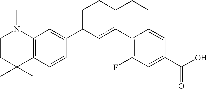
C1CC(C)(C)C2=C(N1C)C=C(C(C=CC1=C(F)C=C(C(O)=O)C=C1)CCCCC)C=C2
